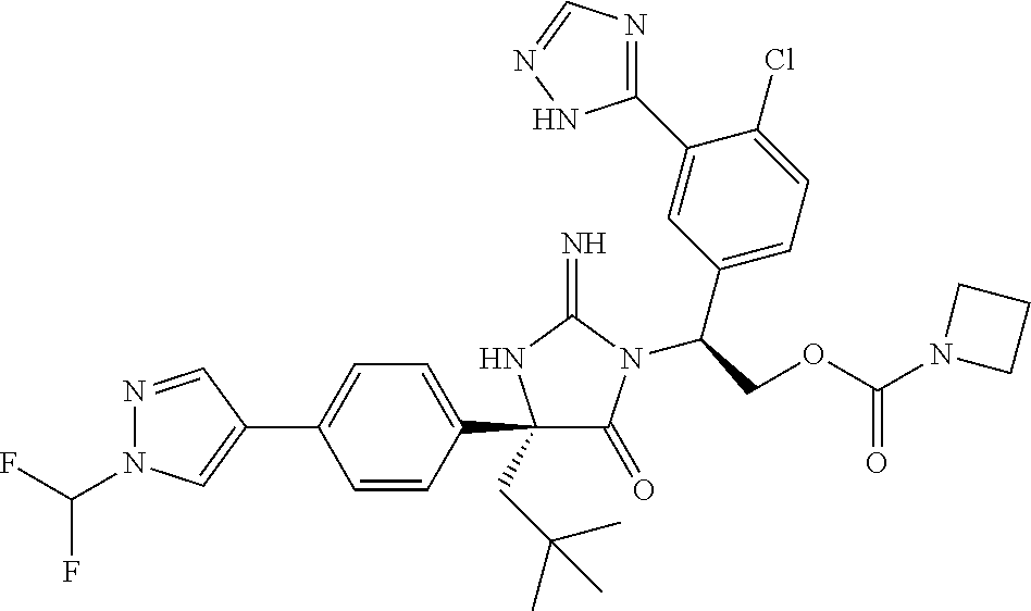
N1=CC(C2=CC=C(C3(CC(C)(C)C)C(=O)N(C(COC(N4CCC4)=O)C4=CC=C(Cl)C(C5=NC=NN5)=C4)C(=N)N3)C=C2)=CN1C(F)F
